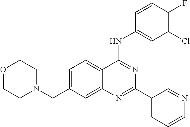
C1=C(CN2CCOCC2)C=C2C(=C1)C(NC1=CC(Cl)=C(F)C=C1)=NC(C1=CC=CN=C1)=N2
